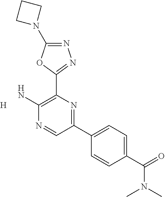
N1=C(N2CCC2)OC(C2=C(N)N=CC(C3=CC=C(C(=O)N(C)C)C=C3)=N2)=N1.[H]
